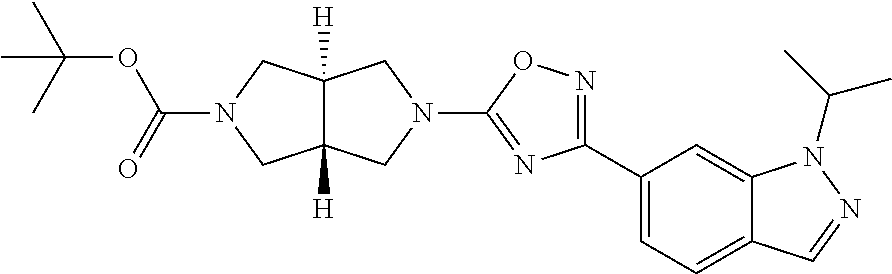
N1(C2=NC(C3=CC=C4C(=C3)N(C(C)C)N=C4)=NO2)CC2([H])C([H])(C1)CN(C(=O)OC(C)(C)C)C2
